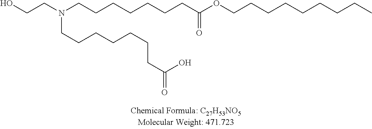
C(CN(CCCCCCCC(OCCCCCCCCC)=O)CCCCCCCC(=O)O)O
